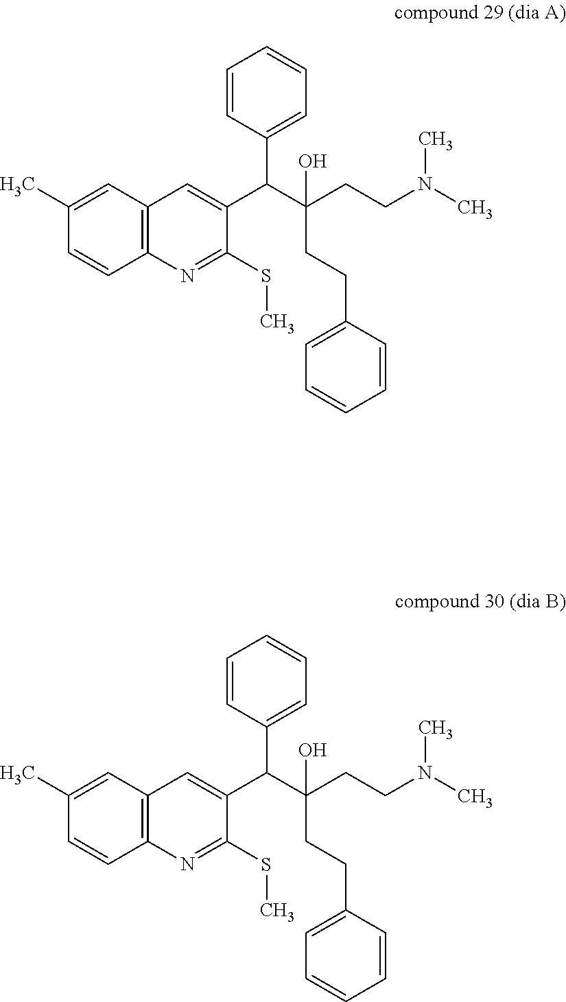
C1(C)=CC2=C(C=C1)N=C(SC)C(C(C(CCN(C)C)(CCC1=CC=CC=C1)O)C1=CC=CC=C1)=C2.C1(C)=CC2=C(C=C1)N=C(SC)C(C(C(CCN(C)C)(CCC1=CC=CC=C1)O)C1=CC=CC=C1)=C2
